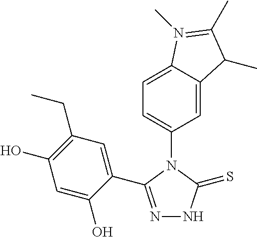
C1=C2C(=CC(N3C(C4=CC(CC)=C(O)C=C4O)=NNC3=S)=C1)C(C)C(C)=N2C
